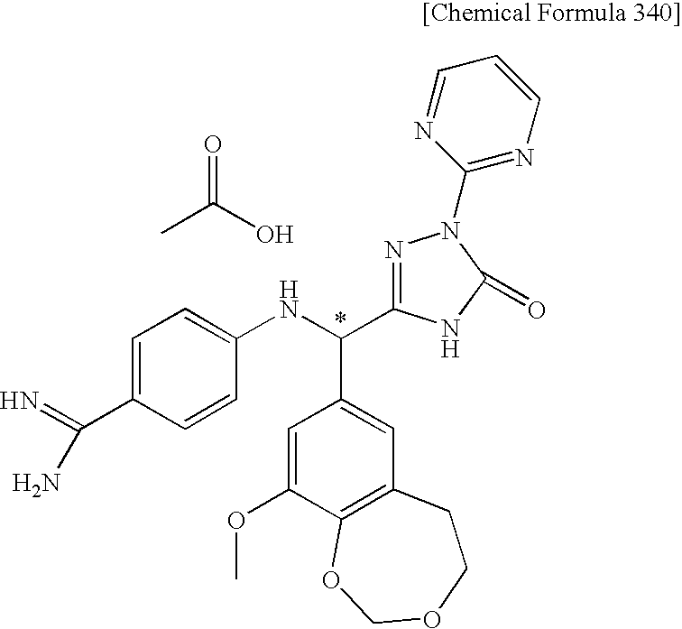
C1=C(C(=N)N)C=CC(NC(C2=CC3=C(C(OC)=C2)OCOCC3)C2=NN(C3=NC=CC=N3)C(=O)N2)=C1.CC(O)=O
